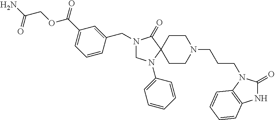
C1N(C2=CC=CC=C2)C2(C(=O)N1CC1=CC(C(OCC(N)=O)=O)=CC=C1)CCN(CCCN1C(=O)NC3=C1C=CC=C3)CC2
